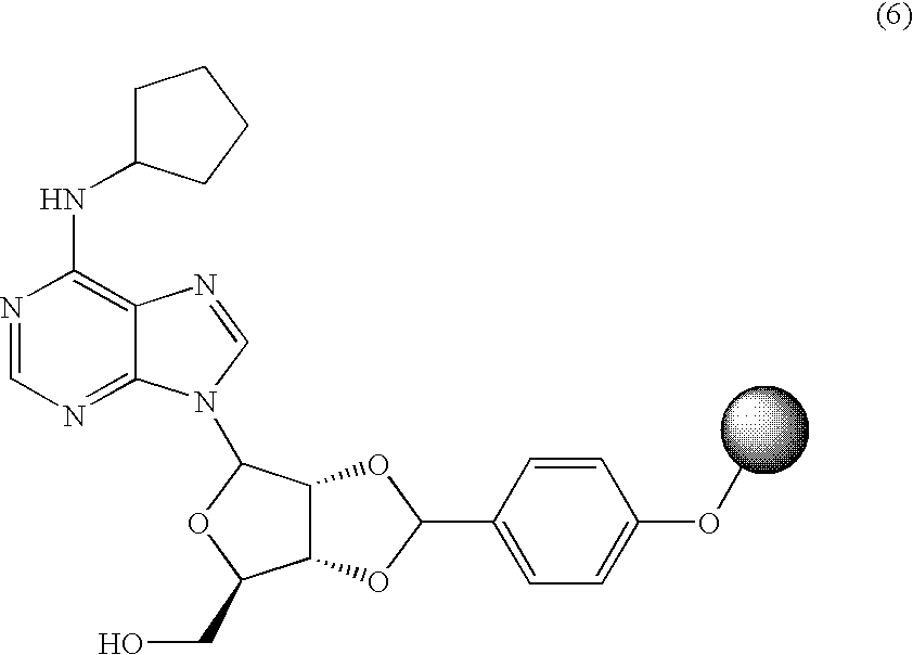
N1=CN=C2C(=C1NC1CCCC1)N=CN2C1C2C(C(CO)O1)OC(C1=CC=C(OC)C=C1)O2
